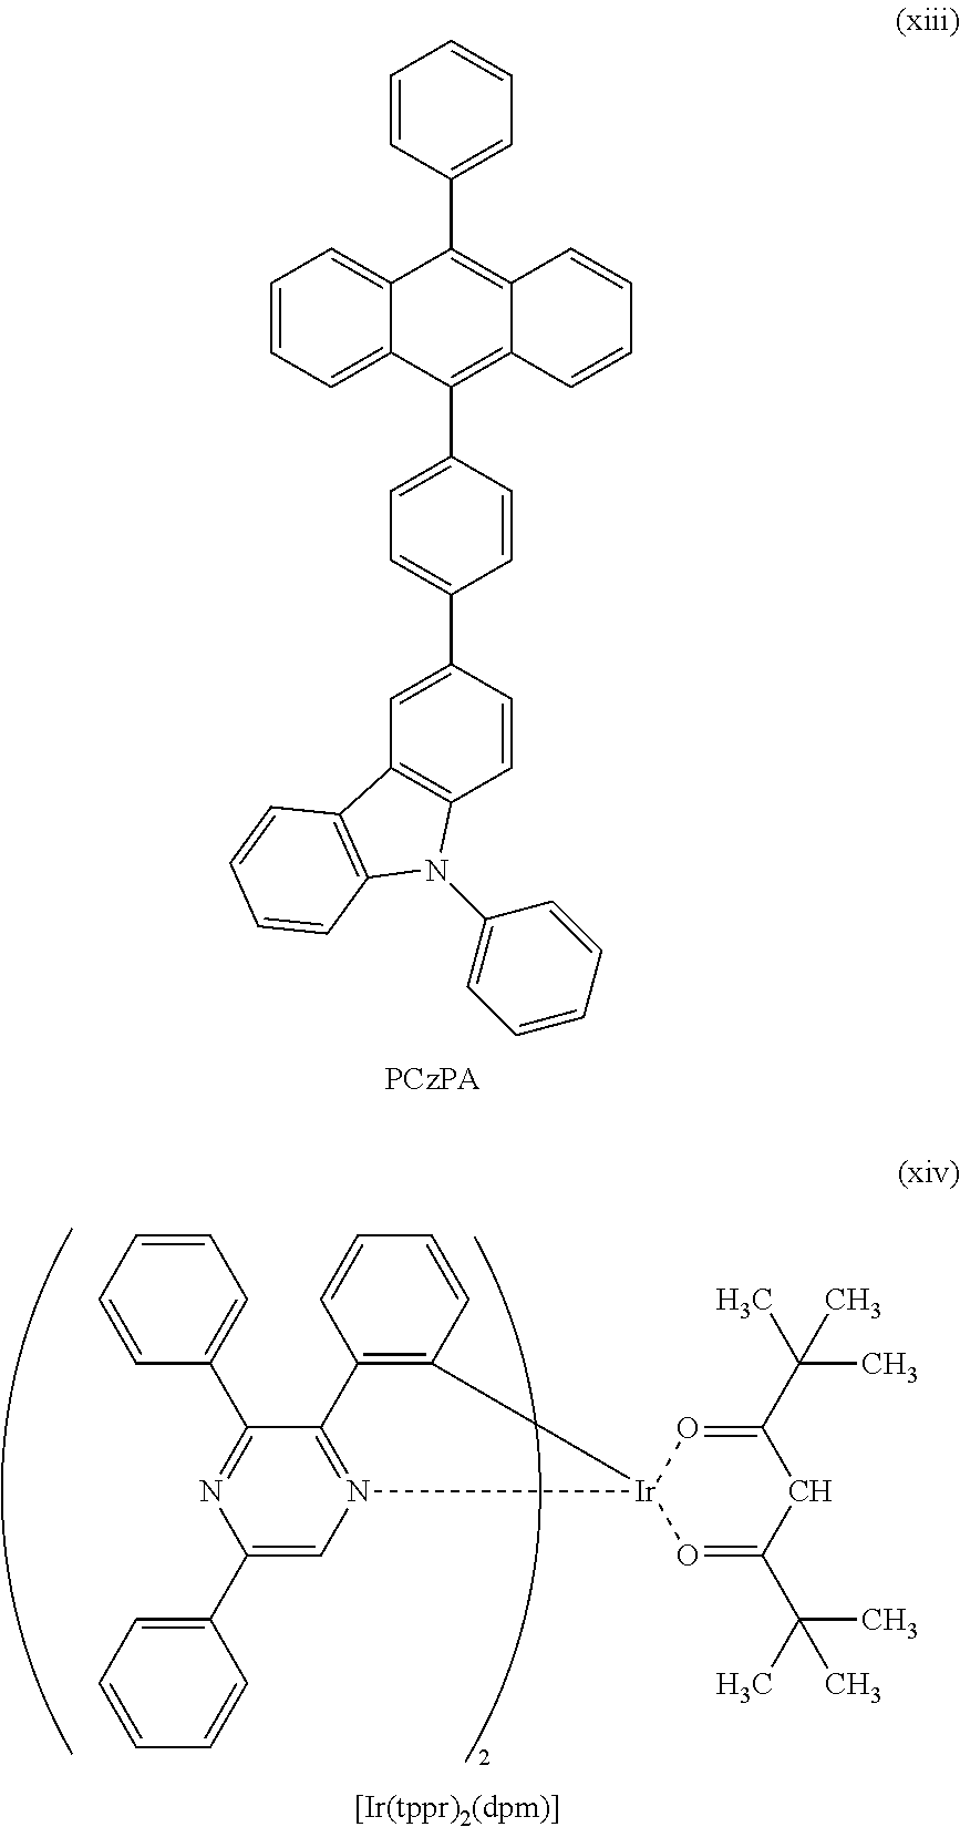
C1=CC(C2=C3C(=C(C4=CC=C(C5=CC6=C(C=C5)N(C5=CC=CC=C5)C5=C6C=CC=C5)C=C4)C4=CC=CC=C24)C=CC=C3)=CC=C1.C1=CC=CC(C2=NC(C3=CC=CC=C3)=CN3=C2C2=C(C=CC=C2)[Ir]32O=C(C(C)(C)C)CC(C(C)(C)C)=O2)=C1
